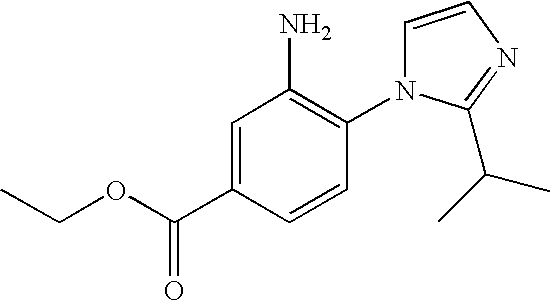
C1=CN=C(C(C)C)N1C1=C(N)C=C(C(OCC)=O)C=C1
